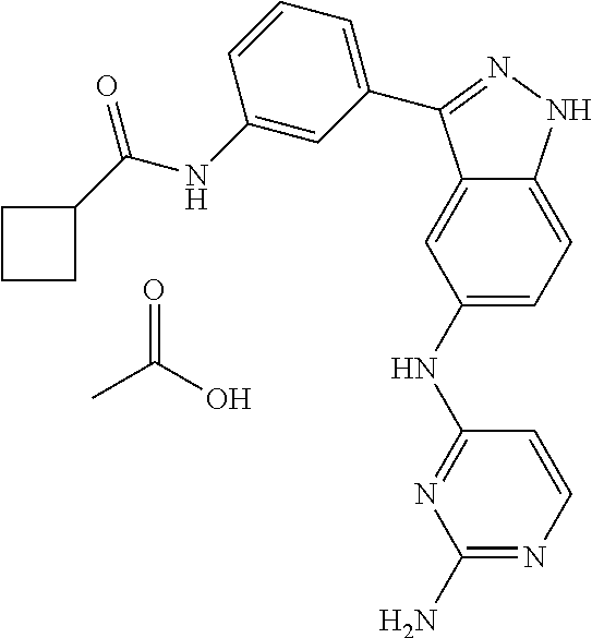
C12=CC(NC3=NC(N)=NC=C3)=CC=C1NN=C2C1=CC=CC(NC(C2CCC2)=O)=C1.CC(O)=O
